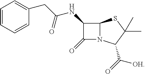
C1=CC=CC(CC(NC2C(=O)N3C2SC(C)(C)C3C(=O)[OH])=O)=C1
